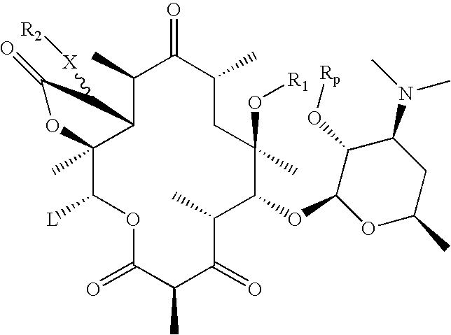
C1(C)C2C(C)(C([L])OC(=O)C(C)C(=O)C(C)C(OC3OC(C)CC(N(C)C)C3O[Rp])C(O[R1])(C)CC(C)C1=O)OC(=O)C2[X][R2]
